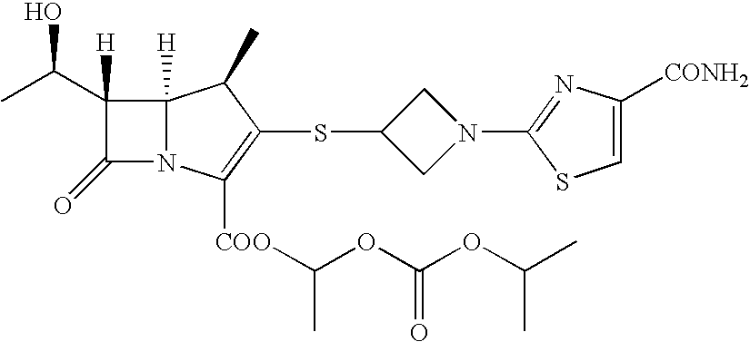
C1N(C2=NC([CONH2])=CS2)CC1SC1=C([COO]C(OC(OC(C)C)=O)C)N2C(=O)C([H])(C(C)O)C2([H])C1C
